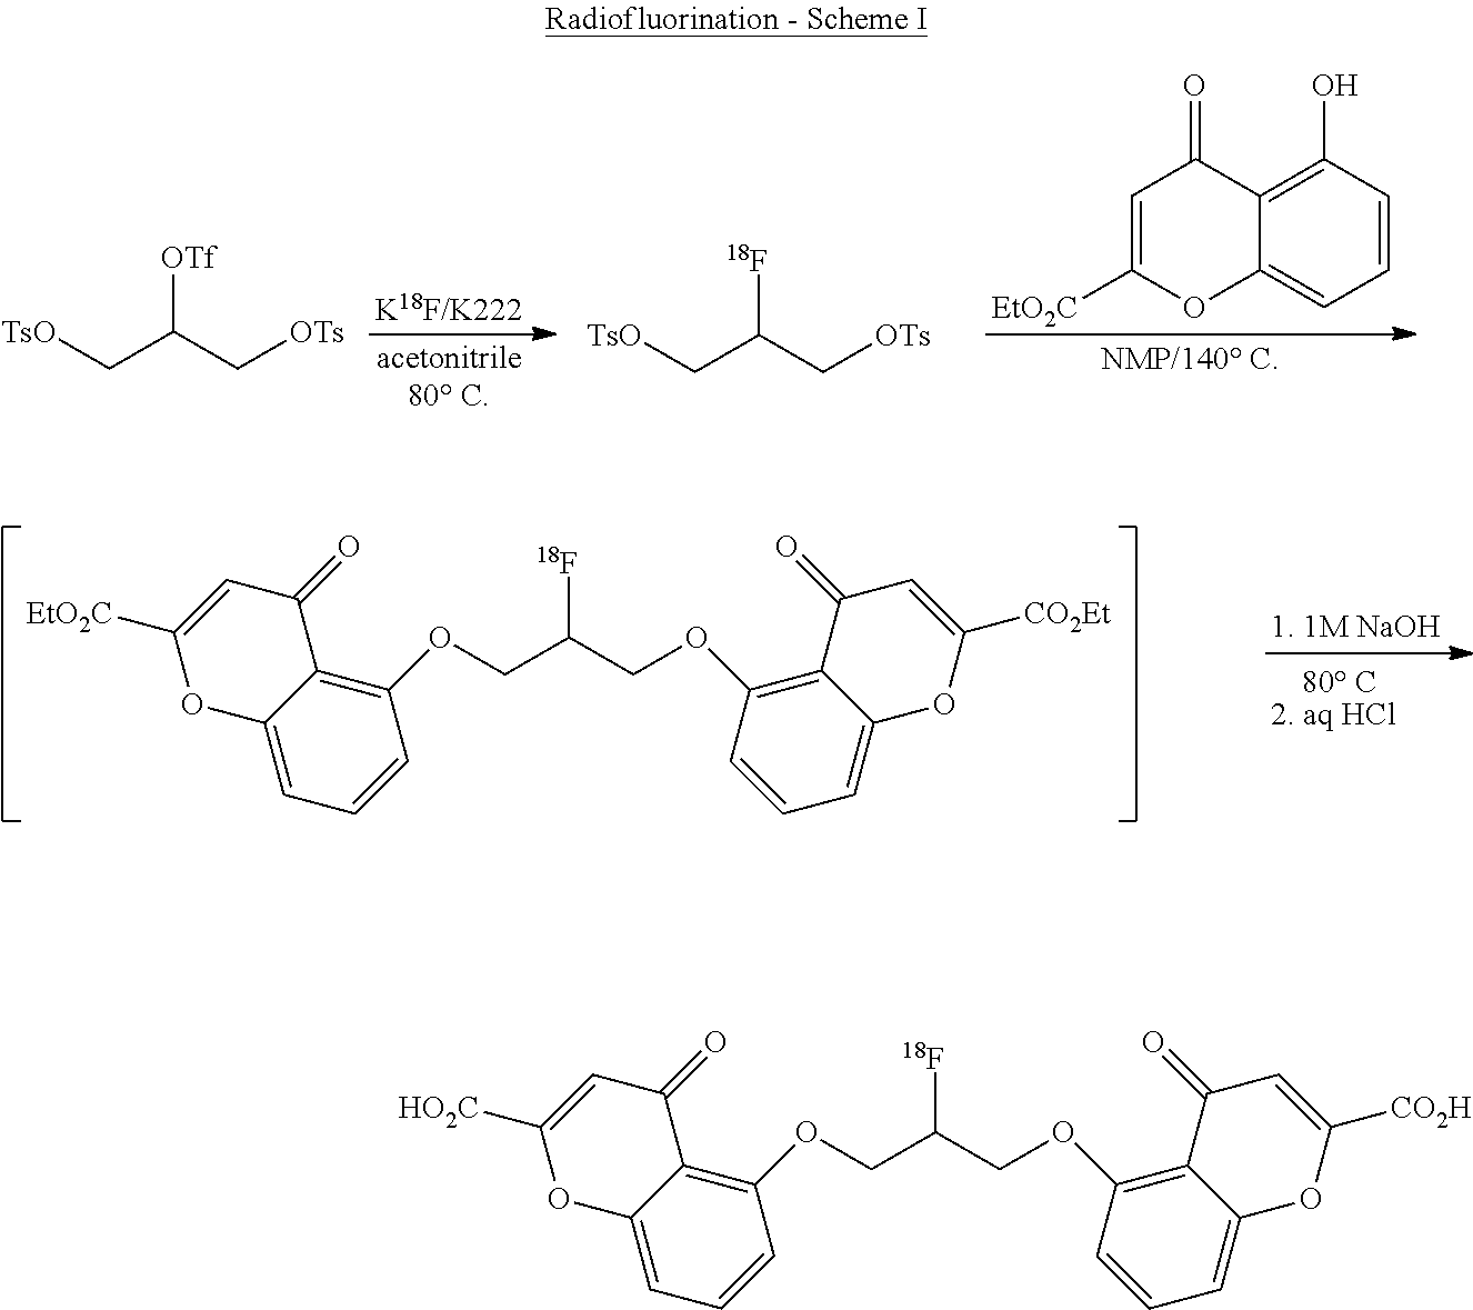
[TsO]CC(C[OTs])[OTf].[TsO]CC(C[OTs])[18F].C1=C([EtO2C])OC2=CC=CC(O)=C2C1=O.C12=CC=CC(OCC(COC3=C4C(=CC=C3)OC([CO2Et])=CC4=O)[18F])=C1C(=O)C=C([EtO2C])O2.C12=CC=CC(OCC(COC3=C4C(=CC=C3)OC([CO2H])=CC4=O)[18F])=C1C(=O)C=C([HO2C])O2
